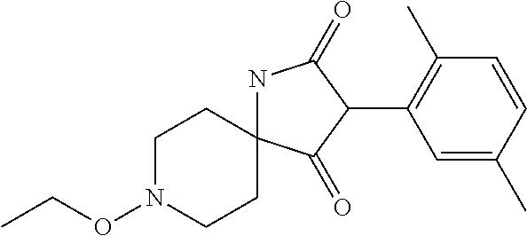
C(ON1CCC2(CC1)NC(=O)C(C1=C(C)C=CC(C)=C1)C2=O)C
